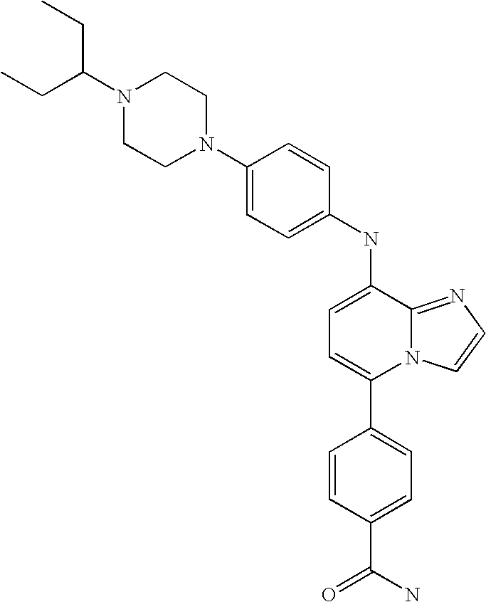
C1(NC2=CC=C(C3=CC=C(C(N)=O)C=C3)N3C2=NC=C3)=CC=C(N2CCN(C(CC)CC)CC2)C=C1
